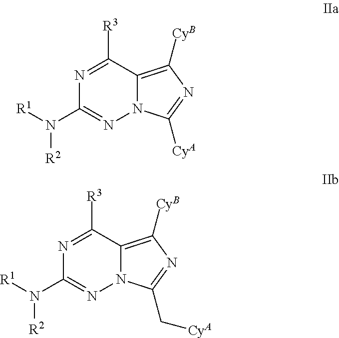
N1=C([R3])C2=C([CyB])N=C([CyA])N2N=C1N([R1])[R2].N1=C([R3])C2=C([CyB])N=C(C[CyA])N2N=C1N([R1])[R2]
